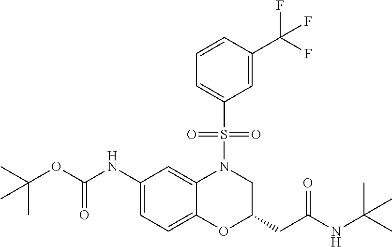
C1(NC(OC(C)(C)C)=O)=CC=C2C(=C1)N(S(C1=CC=CC(C(F)(F)F)=C1)(=O)=O)CC(CC(=O)NC(C)(C)C)O2
